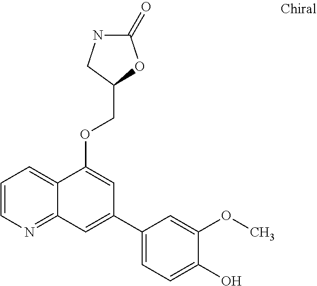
C1=CN=C2C(=C1)C(OCC1CNC(=O)O1)=CC(C1=CC=C(O)C(OC)=C1)=C2
